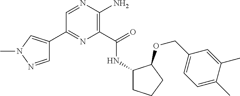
C1(C2=CN(C)N=C2)=NC(C(=O)NC2CCCC2OCC2=CC=C(C)C(C)=C2)=C(N)N=C1
